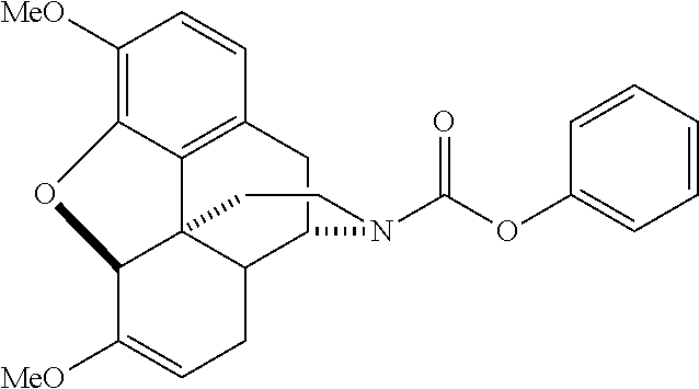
C1([MeO])=C2C3=C(C=C1)CC1C4C3(C(C([MeO])=CC4)O2)CCN1C(OC1=CC=CC=C1)=O
